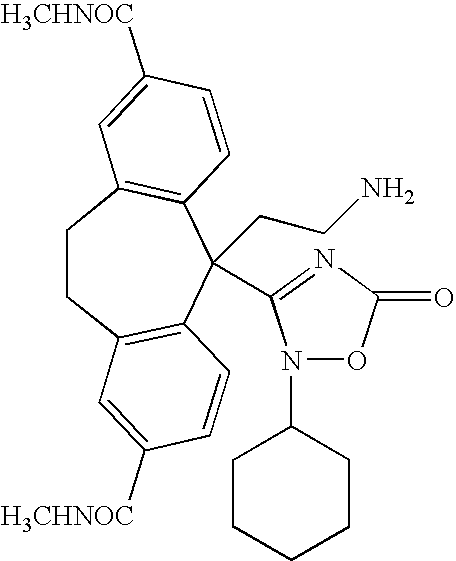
C1CC2=C(C(CCN)(C3=NC(=O)ON3C3CCCCC3)C3=C1C=C([H3CHNOC])C=C3)C=CC([H3CHNOC])=C2
